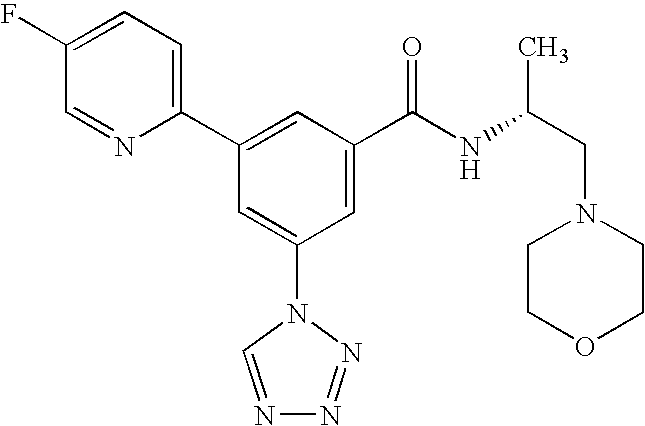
C1(C2=CC(C(NC(CN3CCOCC3)C)=O)=CC(N3C=NN=N3)=C2)=CC=C(F)C=N1
